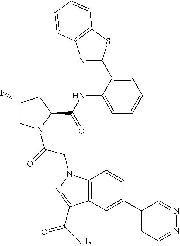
C1(C2=CC3=C(C=C2)N(CC(=O)N2CC(F)CC2C(=O)NC2=CC=CC=C2C2=NC4=C(S2)C=CC=C4)N=C3C(N)=O)=CC=NN=C1
